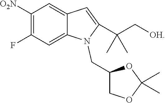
[O2N]C1=C(F)C=C2C(=C1)C=C(C(C[OH])(C)C)N2CC1COC(C)(C)O1
